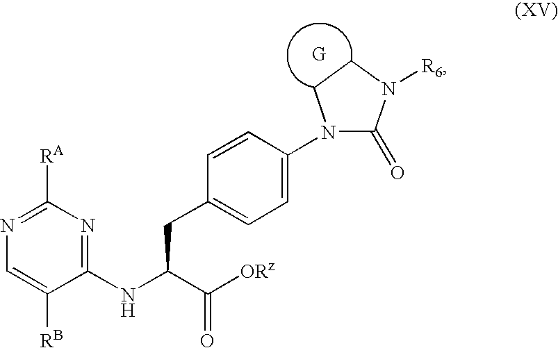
C1([RB])=CN=C([RA])N=C1NC(C([ORz])=O)CC1=CC=C(N2C(=O)N([R6])CC2)C=C1
